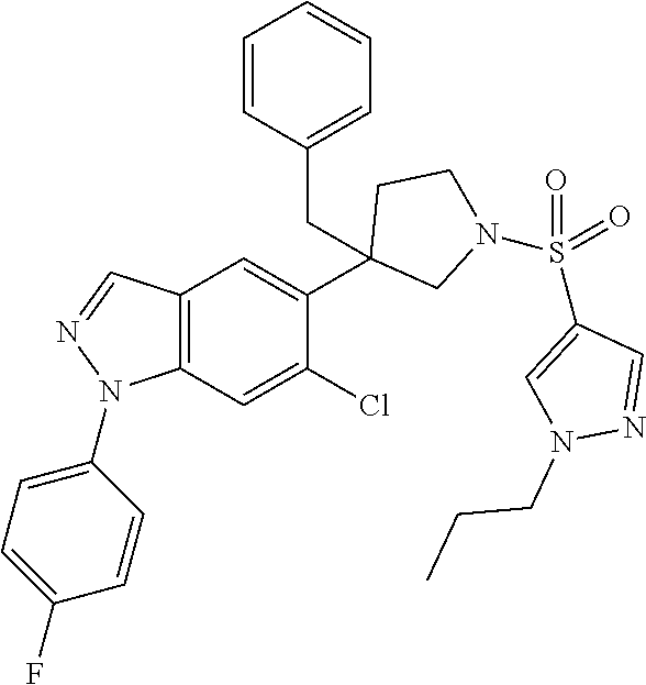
C12=C(C=C(Cl)C(C3(CC4=CC=CC=C4)CN(S(C4=CN(CCC)N=C4)(=O)=O)CC3)=C1)N(C1=CC=C(F)C=C1)N=C2
